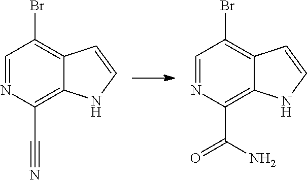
C1=NC(C#N)=C2C(=C1Br)C=CN2.C1=NC(C(=O)N)=C2C(=C1Br)C=CN2
